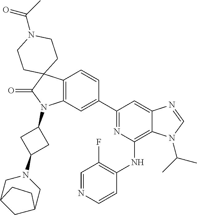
C12=C(C=C(C3=NC(NC4=C(F)C=NC=C4)=C4C(=C3)N=CN4C(C)C)C=C1)N(C1CC(N3CC4CC(C3)CC4)C1)C(=O)C21CCN(C(=O)C)CC1
